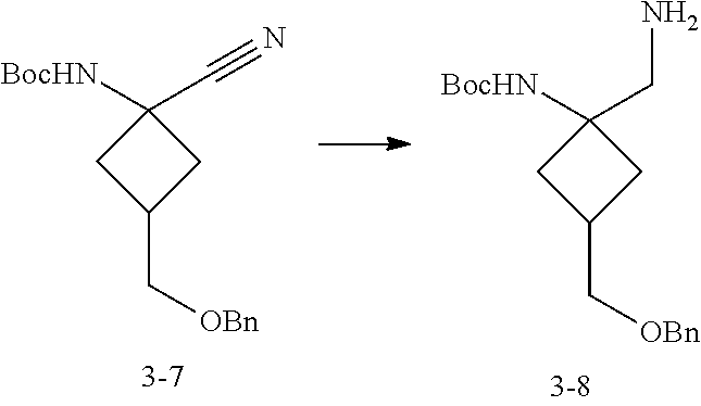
C1([BocHN])(C#N)CC(C[OBn])C1.C1([BocHN])(CN)CC(C[OBn])C1
